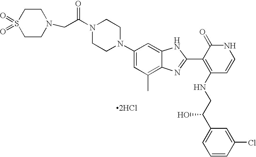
C1(N2CCN(C(=O)CN3CCS(=O)(=O)CC3)CC2)=CC(C)=C2C(=C1)NC(C1=C(NCC(C3=CC=CC(Cl)=C3)O)C=CNC1=O)=N2.[2HCl]
